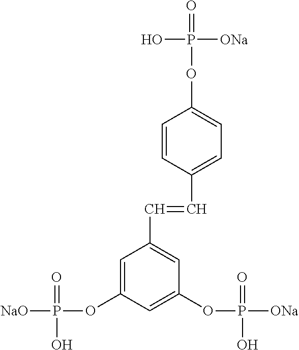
C1=CC(C=CC2=CC(OP(=O)([ONa])O)=CC(OP(=O)([NaO])O)=C2)=CC=C1OP(O)([ONa])=O
